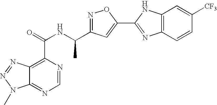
C12=NC=NC(C(=O)NC(C3=NOC(C4=NC5=C(N4)C=C([CF3])C=C5)=C3)C)=C1N=NN2C
